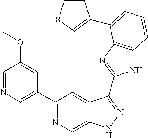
C1(C2=NC=C3C(=C2)C(C2=NC4=C(N2)C=CC=C4C2=CSC=C2)=NN3)=CN=CC(OC)=C1
